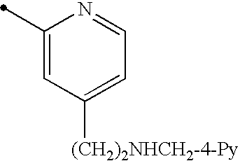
C1(C)=CC([(CH2)2NHCH2-4-Py])=CC=N1
